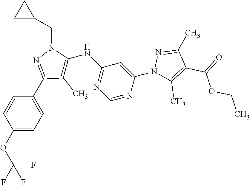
C1=CC(OC(F)(F)F)=CC=C1C1=NN(CC2CC2)C(NC2=NC=NC(N3C(C)=C(C(=O)OCC)C(C)=N3)=C2)=C1C
